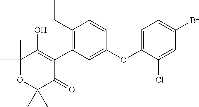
C1(C)(C)OC(C)(C)C(=O)C(C2=C(CC)C=CC(OC3=CC=C(Br)C=C3Cl)=C2)=C1O
